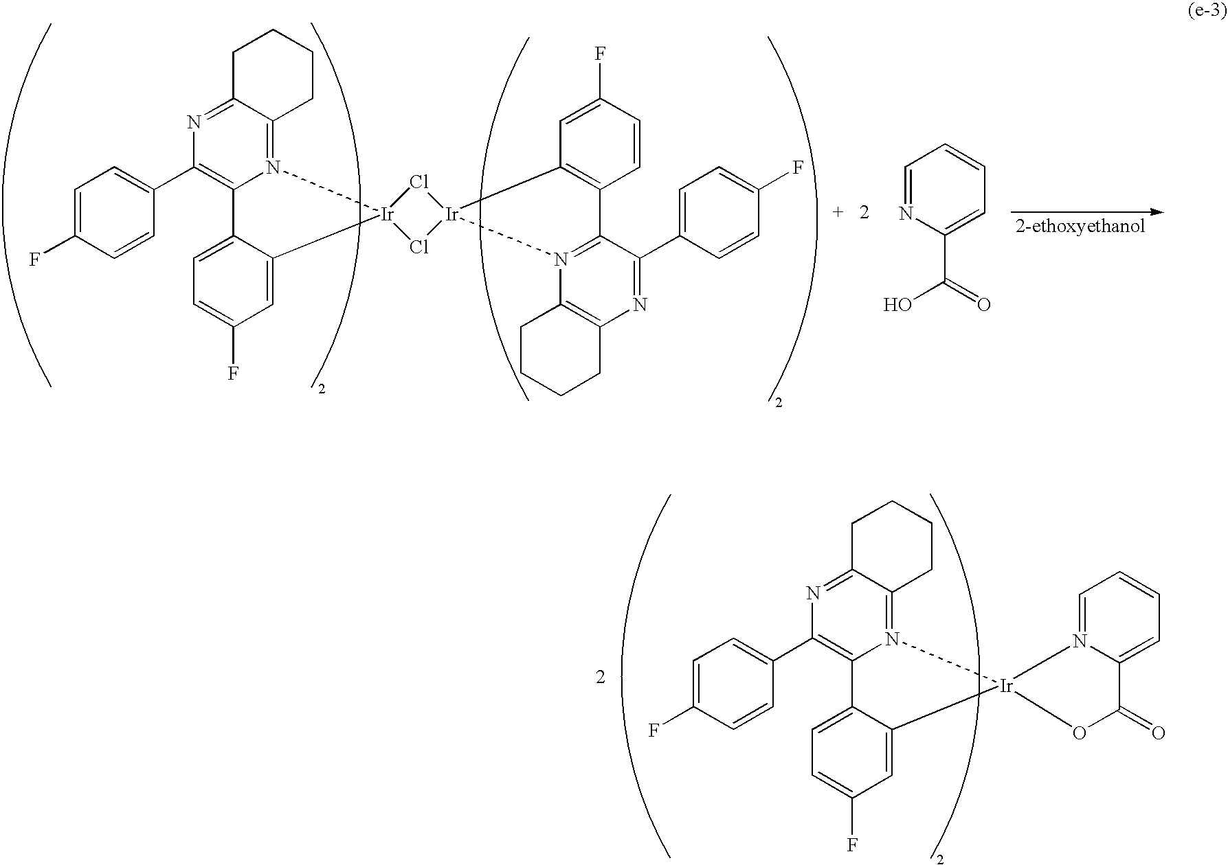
C1=C(F)C=CC(C2=C3N(=C4C(=N2)CCCC4)[Ir]2(C4=CC(F)=CC=C34)Cl[Ir]3(Cl2)N2=C(C(C4=CC=C(F)C=C4)=NC4=C2CCCC4)C2=C3C=C(F)C=C2)=C1.C1=NC(C(=O)O)=CC=C1.C1=C(F)C=CC(C2=C3N(=C4C(=N2)CCCC4)[Ir]2(C4=CC(F)=CC=C34)N3=CC=CC=C3C(=O)O2)=C1
